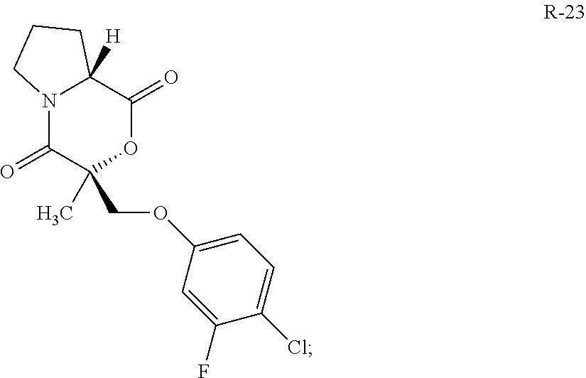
N12C(=O)C(COC3=CC=C(Cl)C(F)=C3)(C)OC(=O)C1([H])CCC2
